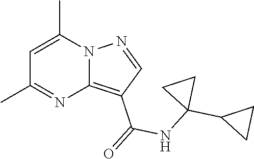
C1=C(C)N2C(=C(C(=O)NC3(C4CC4)CC3)C=N2)N=C1C
